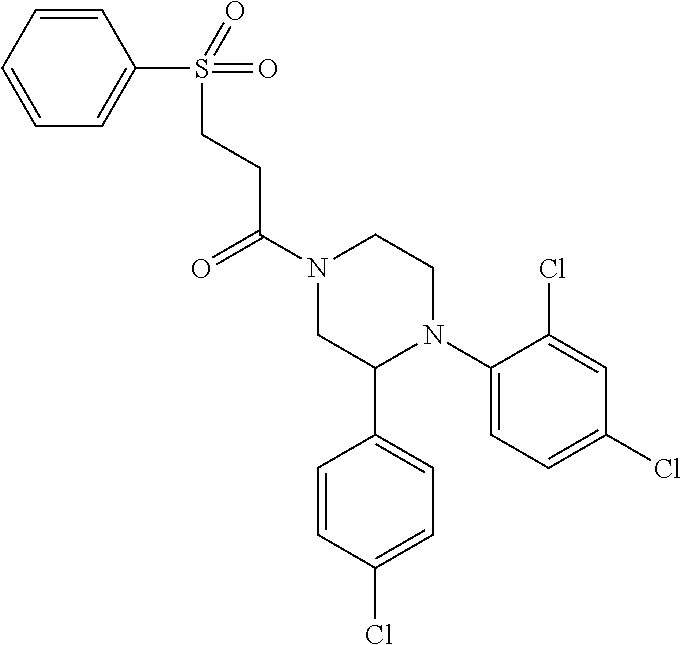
C(CC(N1CC(C2=CC=C(Cl)C=C2)N(C2=CC=C(Cl)C=C2Cl)CC1)=O)S(=O)(=O)C1=CC=CC=C1
